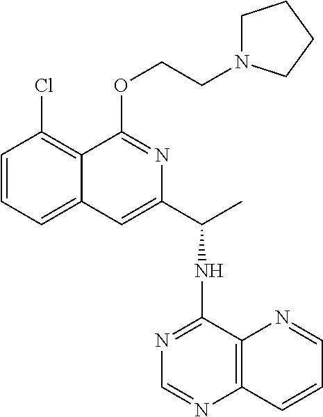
C1=CC=C2C(=C1Cl)C(OCCN1CCCC1)=NC(C(NC1=NC=NC3=C1N=CC=C3)C)=C2
